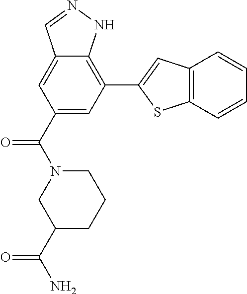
C1(C(N2CC(C(N)=O)CCC2)=O)=CC(C2=CC3=C(S2)C=CC=C3)=C2C(=C1)C=NN2
